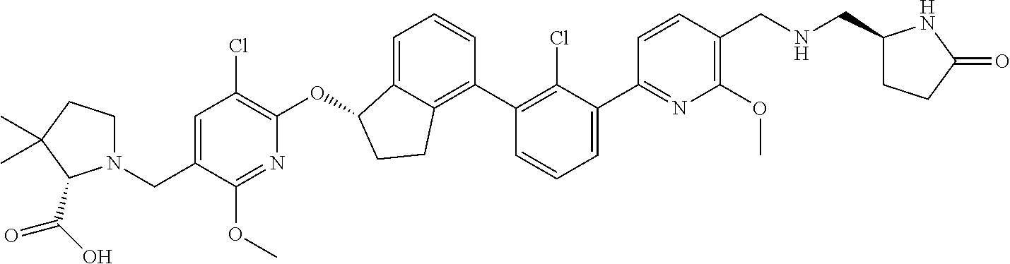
N1=C(C2=CC=CC(C3=C4C(=CC=C3)C(OC3=C(Cl)C=C(CN5CCC(C)(C)C5C(=O)O)C(OC)=N3)CC4)=C2Cl)C=CC(CNCC2CCC(=O)N2)=C1OC
